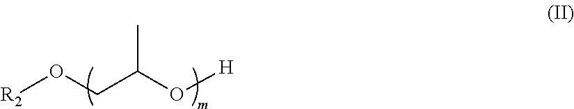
CC(O[H])CO[R2]
